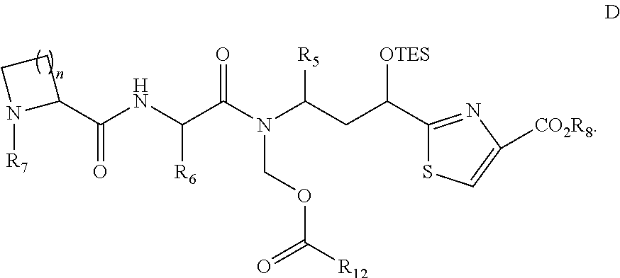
C(=O)(C1CCN1[R7])NC(C(N(C(CC(C1=NC([CO2R8])=CS1)[OTES])[R5])COC([R12])=O)=O)[R6]
